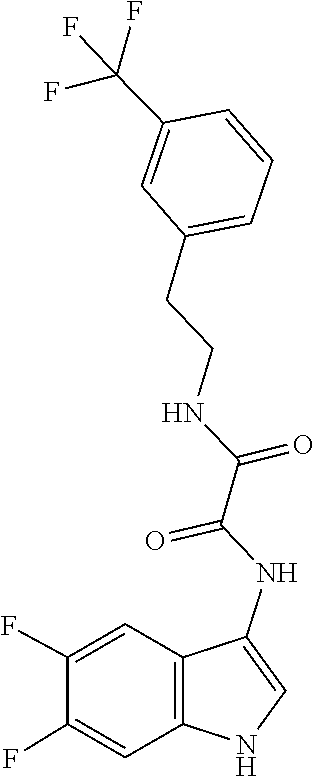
C1=C(C(F)(F)F)C=CC=C1CCNC(C(=O)NC1=CNC2=C1C=C(F)C(F)=C2)=O
